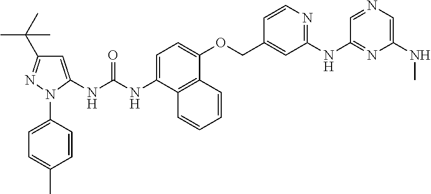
N(C1=CC=C(OCC2=CC(NC3=NC(NC)=CN=C3)=NC=C2)C2=C1C=CC=C2)C(=O)NC1=CC(C(C)(C)C)=NN1C1=CC=C(C)C=C1
